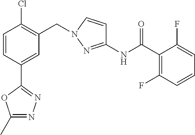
C1=CC(C2=NN=C(C)O2)=CC(CN2C=CC(NC(C3=C(F)C=CC=C3F)=O)=N2)=C1Cl
